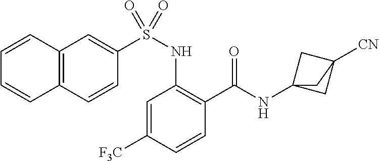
C1=C([F3C])C=CC(C(=O)NC23CC([CN])(C2)C3)=C1NS(C1=CC2=C(C=C1)C=CC=C2)(=O)=O
